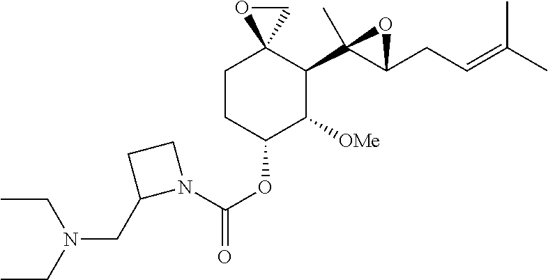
N1(C(OC2C([OMe])C(C3(C)C(CC=C(C)C)O3)C3(CC2)CO3)=O)CCC1CN(CC)CC
